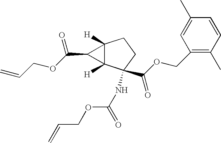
C12([H])C([H])(C(NC(=O)OCC=C)(C(OCC3=C(C)C=CC(C)=C3)=O)CC1)C2C(OCC=C)=O
